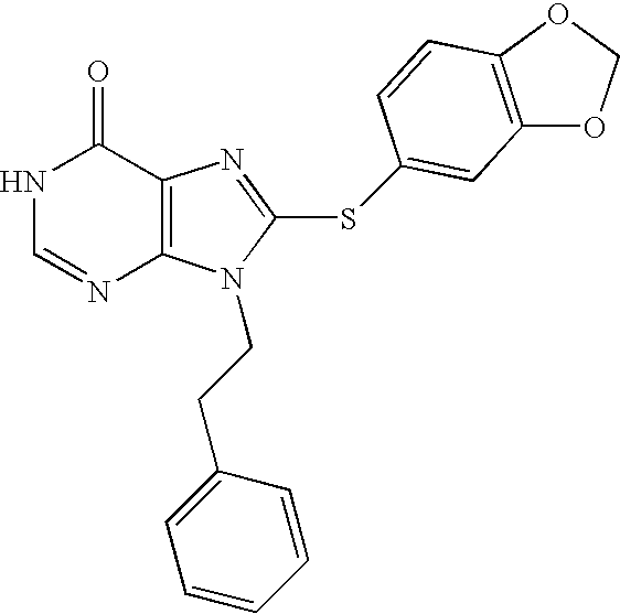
N1C=NC2=C(C1=O)N=C(SC1=CC3=C(OCO3)C=C1)N2CCC1=CC=CC=C1
